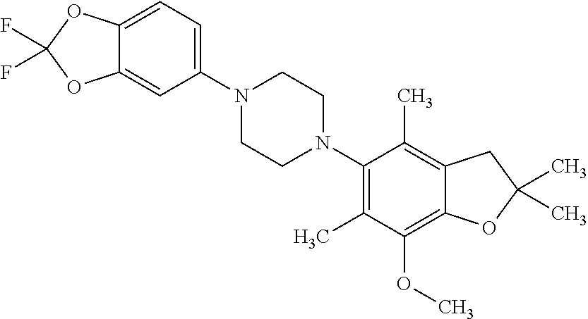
C12=CC=C(N3CCN(C4=C(C)C(OC)=C5C(=C4C)CC(C)(C)O5)CC3)C=C1OC(F)(F)O2
